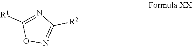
N1=C([R2])N=C([R1])O1
